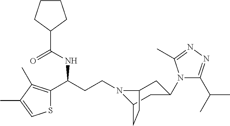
N1(CCC(C2=C(C)C(C)=CS2)NC(C2CCCC2)=O)C2CC(N3C(C(C)C)=NN=C3C)CC1CC2
